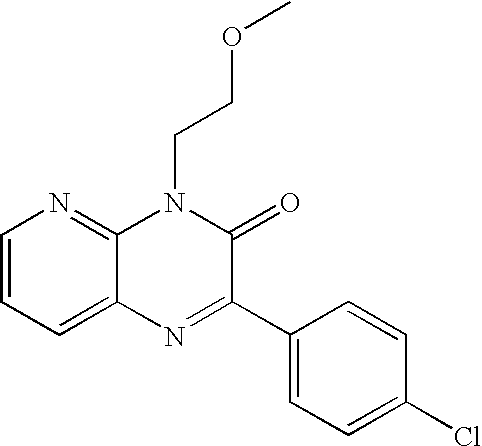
C1=CC=C2C(=N1)N(CCOC)C(=O)C(C1=CC=C(Cl)C=C1)=N2
